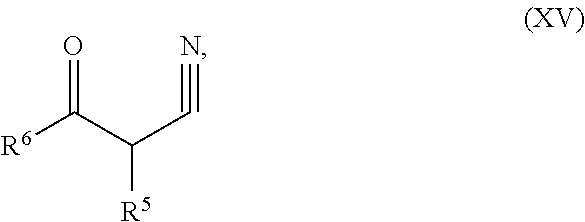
[R6]C(C(C#N)[R5])=O
